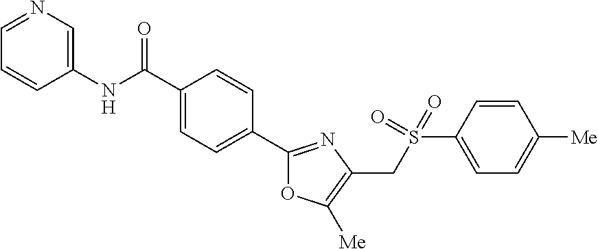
C1(C(NC2=CN=CC=C2)=O)=CC=C(C2=NC(CS(C3=CC=C([Me])C=C3)(=O)=O)=C([Me])O2)C=C1
